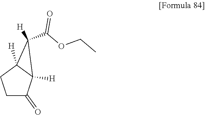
C1(C(OCC)=O)([H])C2([H])C(=O)CCC12[H]
